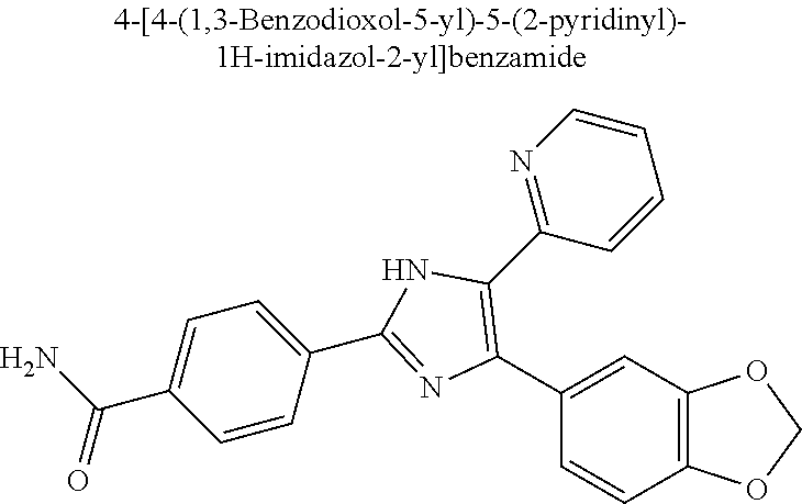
C1(C2=CC3=C(C=C2)OCO3)=C(C2=NC=CC=C2)NC(C2=CC=C(C(N)=O)C=C2)=N1
